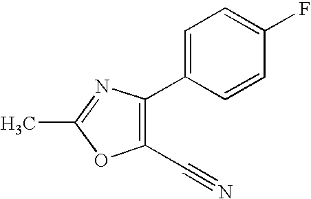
C1(C#N)=C(C2=CC=C(F)C=C2)N=C(C)O1
